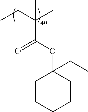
CCC(C)(C)C(OC1(CC)CCCCC1)=O
